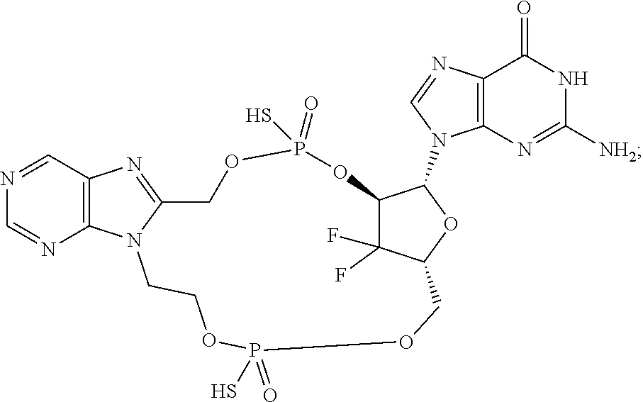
C1=NC2=C(C=N1)N=C1N2CCOP(=O)(S)OCC2C(F)(F)C(C(N3C4=C(C(=O)NC([NH2])=N4)N=C3)O2)OP(=O)(S)OC1
